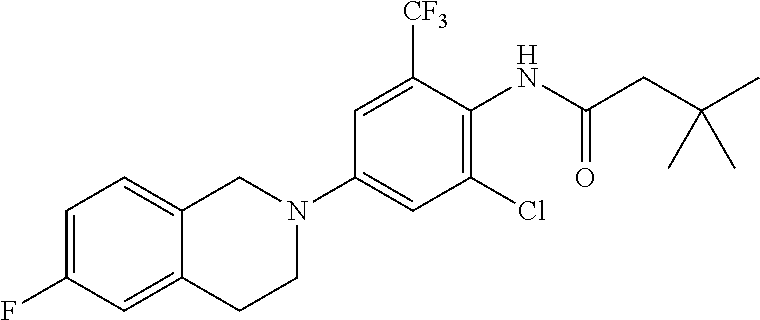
C1(F)=CC=C2C(=C1)CCN(C1=CC(Cl)=C(NC(CC(C)(C)C)=O)C([CF3])=C1)C2
